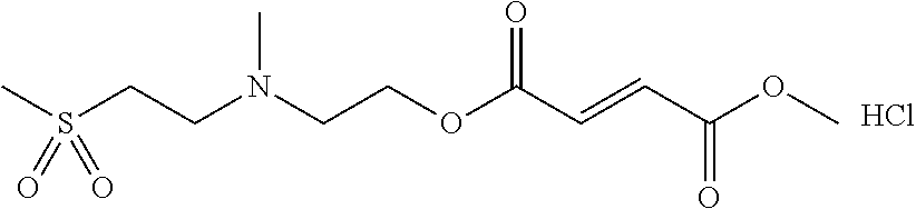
CS(CCN(CCOC(C=CC(OC)=O)=O)C)(=O)=O.Cl
